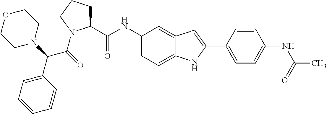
C(C(=O)N1C(C(=O)NC2=CC=C3C(=C2)C=C(C2=CC=C(NC(C)=O)C=C2)N3)CCC1)(C1=CC=CC=C1)N1CCOCC1
